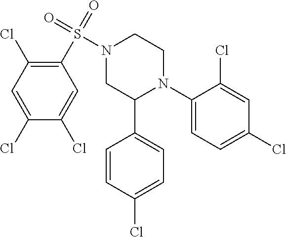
C1(N2CCN(S(=O)(=O)C3=C(Cl)C=C(Cl)C(Cl)=C3)CC2C2=CC=C(Cl)C=C2)=CC=C(Cl)C=C1Cl
